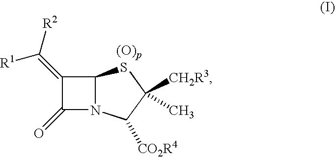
C1(=C([R1])[R2])C(=O)N2C1[(O)p S]C([CH2R3])(C)C2[CO2R4]
